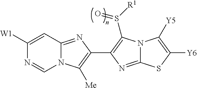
C1([W1])=CC2=NC(C3=C(S([R1])=O)N4C(=N3)SC([Y6])=C4[Y5])=C([Me])N2C=N1
